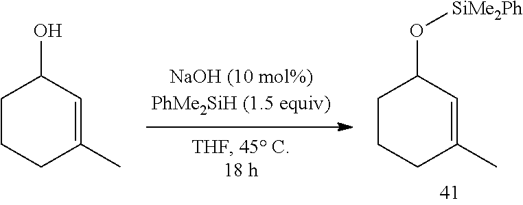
C1CCC(C)=CC1O[SiMe2Ph].C1CCC(C)=CC1O
